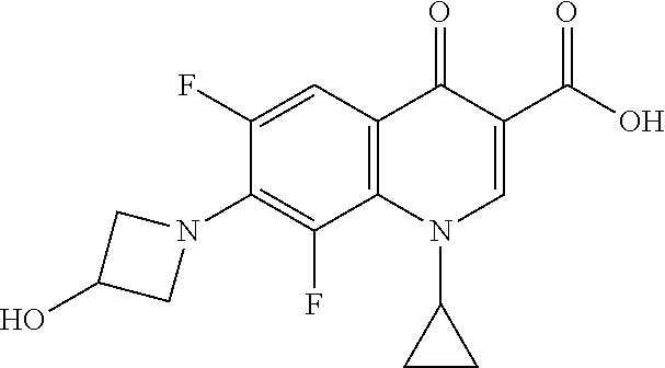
N1(C2=C(F)C3=C(C=C2F)C(=O)C(C(O)=O)=CN3C2CC2)CC(O)C1
